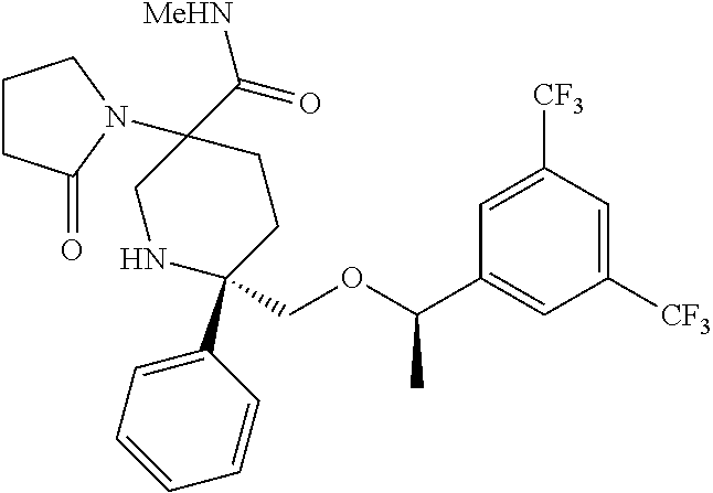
C1(N2C(=O)CCC2)(C(=O)[MeHN])CNC(COC(C2=CC([CF3])=CC([CF3])=C2)C)(C2=CC=CC=C2)CC1
